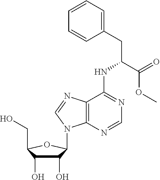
C(C(=O)OC)(NC1=NC=NC2=C1N=CN2C1C(O)C(O)C(CO)O1)CC1=CC=CC=C1
